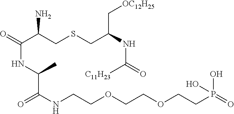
N(C(CSCC(C(=O)NC(C(NCCOCCOCCP(=O)(O)O)=O)C)N)C[OC12H25])C(=O)[C11H23]
